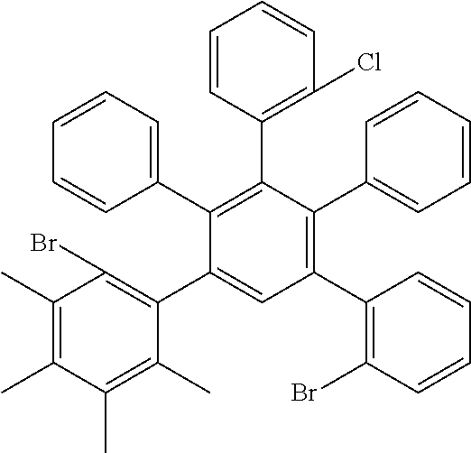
C1(C)=C(C)C(C)=C(C)C(C2=CC(C3=C(Br)C=CC=C3)=C(C3=CC=CC=C3)C(C3=C(Cl)C=CC=C3)=C2C2=CC=CC=C2)=C1Br
